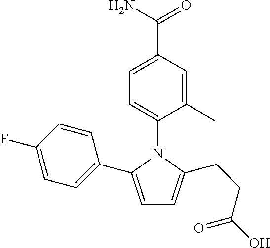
C1=C(C2=CC=C(F)C=C2)N(C2=CC=C(C(N)=O)C=C2C)C(CCC(O)=O)=C1
